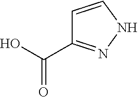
C1=CNN=C1C(O)=O
